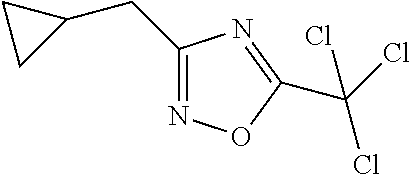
C1(CC2CC2)=NOC(C(Cl)(Cl)Cl)=N1
